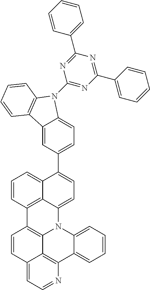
C12=CC=NC3=C1C1=C(C=C2)C2=C4C(=CC=C(C5=CC=C6C(=C5)C5=C(N6C6=NC(C7=CC=CC=C7)=NC(C7=CC=CC=C7)=N6)C=CC=C5)C4=CC=C2)N1C1=CC=CC=C31
